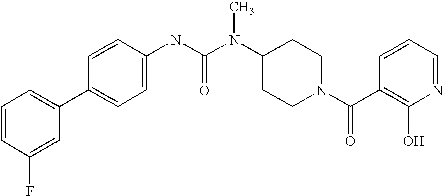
C1=CC(F)=CC(C2=CC=C(NC(N(C3CCN(C(C4=C(O)N=CC=C4)=O)CC3)C)=O)C=C2)=C1
